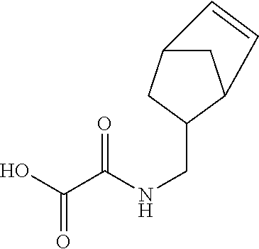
C1(CNC(C(O)=O)=O)C2CC(C1)C=C2
